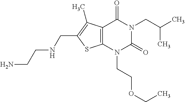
C12=C(N(CCOCC)C(=O)N(CC(C)C)C1=O)SC(CNCCN)=C2C
